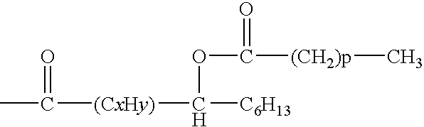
O(C([(CH2)p]C)=O)C([C6H13])[(CxHy)]C(C)=O
